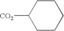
C1([CO2])CCCCC1
